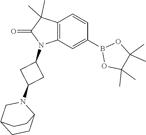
C12=C(C=C(B3OC(C)(C)C(C)(C)O3)C=C1)N(C1CC(N3CC4CCC3CC4)C1)C(=O)C2(C)C
